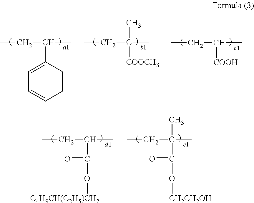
CCC(C)C1=CC=CC=C1.CCC([COOCH3])(C)C.CCC(C)[COOH].CCC(C)C(O[C4H9CH(C2H5)CH2])=O.CCC(C(O[CH2CH2OH])=O)(C)C
